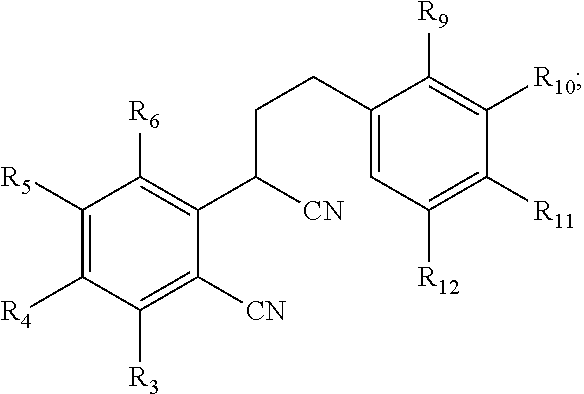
C1([R5])=C([R4])C([R3])=C([CN])C(C([CN])CCC2=CC([R12])=C([R11])C([R10])=C2[R9])=C1[R6]
